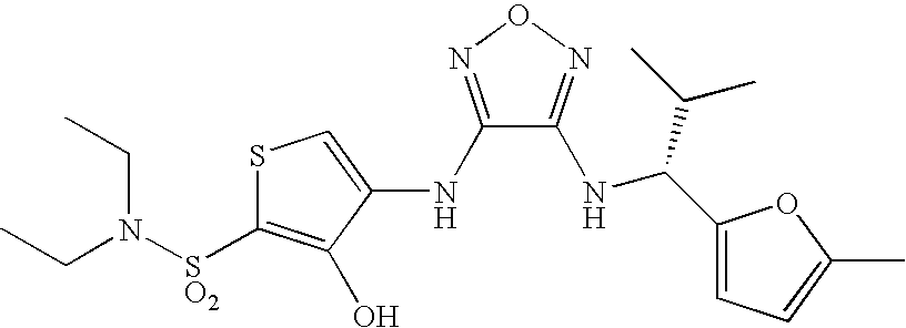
CCN(CC)[SO2]C1=C(O)C(NC2=NON=C2NC(C2=CC=C(C)O2)C(C)C)=CS1
